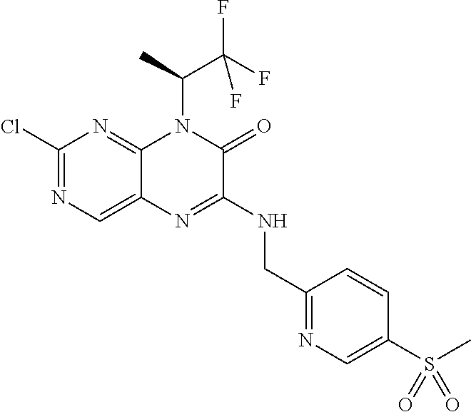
C1(Cl)=NC=C2C(=N1)N(C(C(F)(F)F)C)C(=O)C(NCC1=NC=C(S(C)(=O)=O)C=C1)=N2
